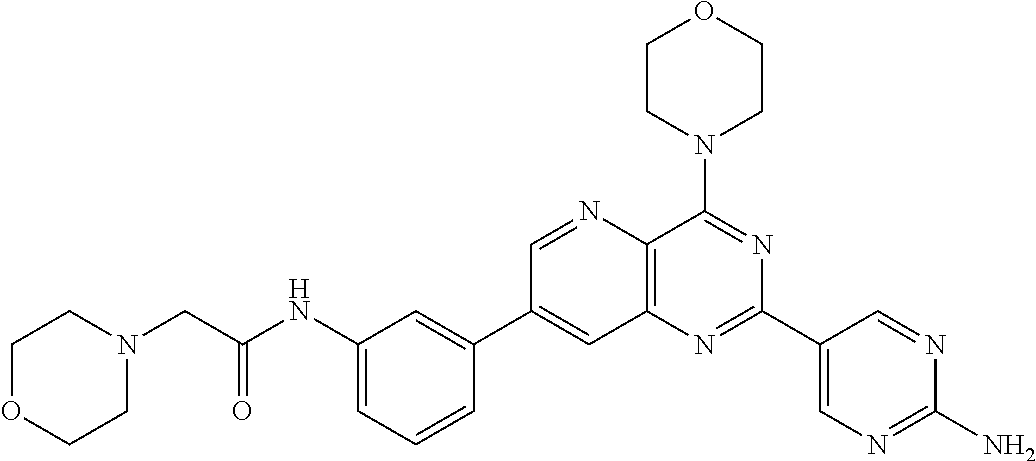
C1(NC(CN2CCOCC2)=O)=CC=CC(C2=CC3=C(N=C2)C(N2CCOCC2)=NC(C2=CN=C(N)N=C2)=N3)=C1
